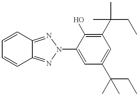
C12=NN(C3=CC(C(CC)(C)C)=CC(C(CC)(C)C)=C3O)N=C1C=CC=C2
